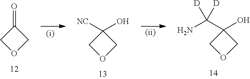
O=C1COC1.OC1([NC])COC1.OC1(C([D])(N)[D])COC1
